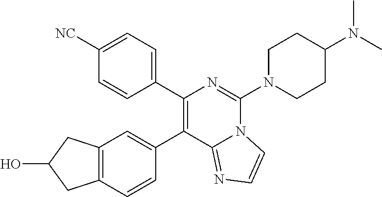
C1(C2=CC3=C(C=C2)CC(O)C3)=C(C2=CC=C([NC])C=C2)N=C(N2CCC(N(C)C)CC2)N2C1=NC=C2
